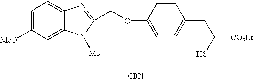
Cl.C1=C([MeO])C=C2C(=C1)N=C(COC1=CC=C(CC(S)[CO2Et])C=C1)N2[Me]
